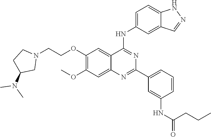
N1=C(C2=CC=CC(NC(=O)CCC)=C2)N=C(NC2=CC=C3NN=CC3=C2)C2=CC(OCCN3CCC(N(C)C)C3)=C(OC)C=C12
